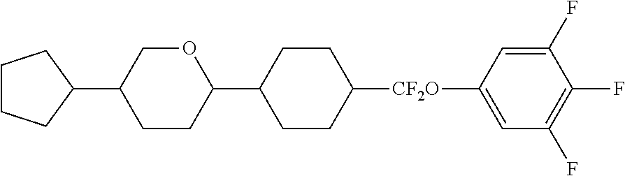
C1(C2CCCC2)COC(C2CCC([CF2O]C3=CC(F)=C(F)C(F)=C3)CC2)CC1
